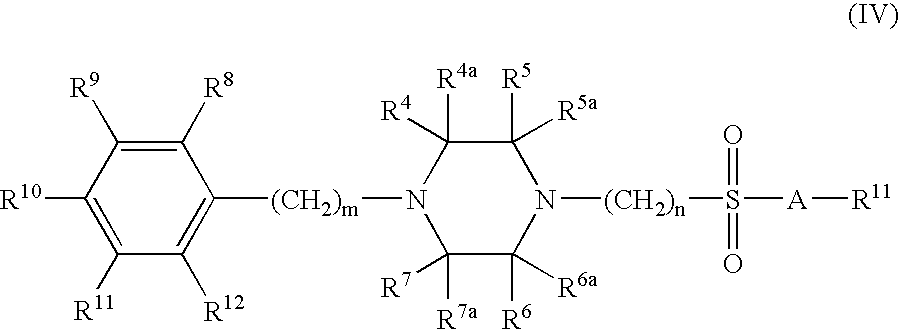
C1([R5])([R5a])C([R4a])([R4])N([(CH2)m]C2=C([R12])C([R11])=C([R10])C([R9])=C2[R8])C([R7a])([R7])C([R6])([R6a])N1[(CH2)n]S([A][R11])(=O)=O
